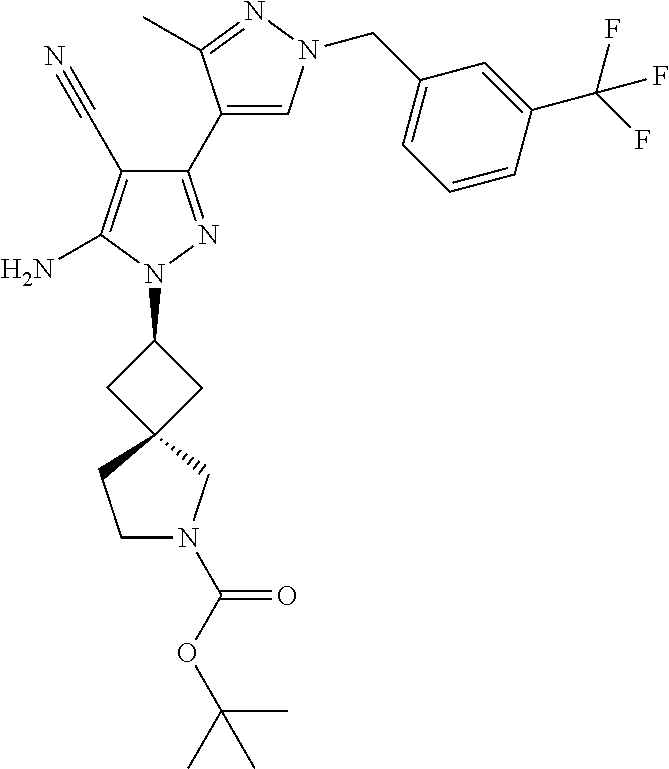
C1(C#N)=C(N)N(C2CC3(C2)CCN(C(OC(C)(C)C)=O)C3)N=C1C1=CN(CC2=CC=CC(C(F)(F)F)=C2)N=C1C
